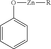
C1=CC=CC=C1O[Zn][R]
